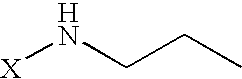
[X]NCCC
